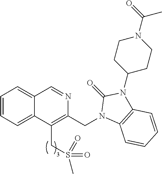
C1=CC=C2C(=C1)C=NC(CN1C3=C(N(C4CCN(C(C)=O)CC4)C1=O)C=CC=C3)=C2CS(=O)(=O)C
